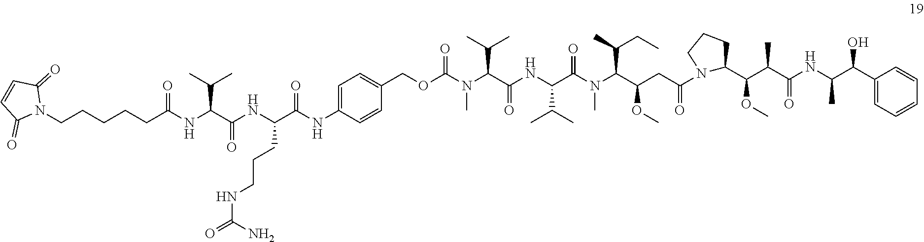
N1(CCCCCC(NC(C(NC(C(NC2=CC=C(COC(N(C(C(NC(C(N(C(C(CC(N3C(C(C(C(NC(C(C4=CC=CC=C4)O)C)=O)C)OC)CCC3)=O)OC)C(C)CC)C)=O)C(C)C)=O)C(C)C)C)=O)C=C2)=O)CCCNC(=O)N)=O)C(C)C)=O)C(=O)C=CC1=O
